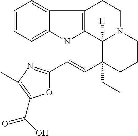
C1=CC=C2C(=C1)C1=C3N2C(C2=NC(C)=C(C(=O)O)O2)=CC2(CC)C3([H])N(CC1)CCC2
